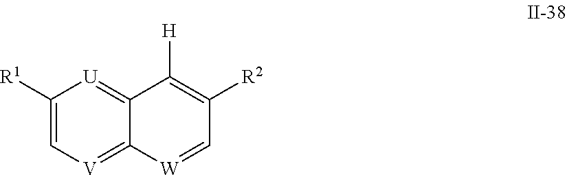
C1([R1])=C[V]=C2C(=[U]1)C([H])=C([R2])C=[W]2
